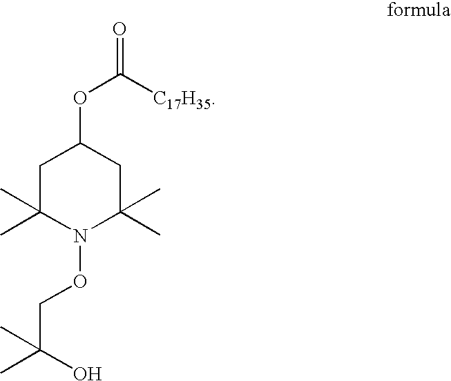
C1C(C)(C)N(OCC(O)(C)C)C(C)(C)CC1OC([C17H35])=O
